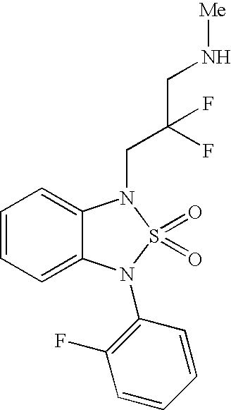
C1=CC=C2C(=C1)N(CC(CN[Me])(F)F)S(=O)(=O)N2C1=C(F)C=CC=C1
